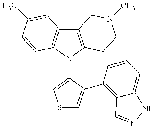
C12=C(N(C3=CSC=C3C3=C4C(=CC=C3)NN=C4)C3=C1C=C(C)C=C3)CCN(C)C2
